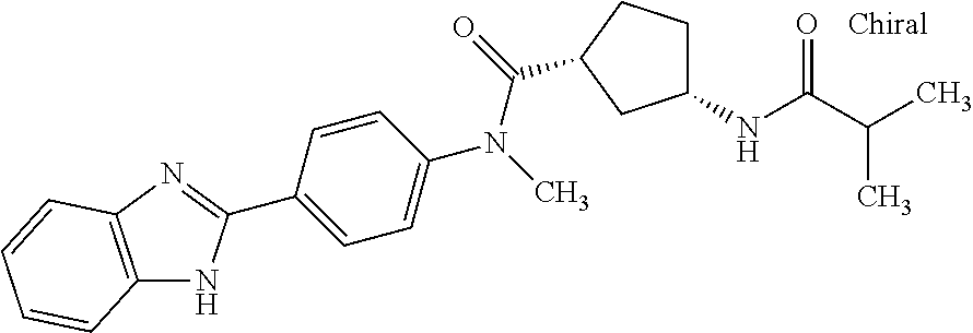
C12=C(N=C(C3=CC=C(N(C)C(=O)C4CCC(NC(C(C)C)=O)C4)C=C3)N1)C=CC=C2
